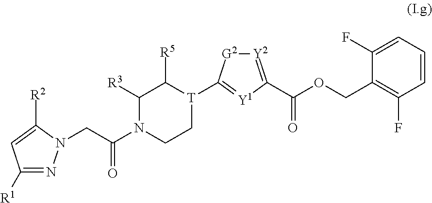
C1([R1])=NN(CC(N2CC[T](C3=[Y1]C(C(OCC4=C(F)C=CC=C4F)=O)=[Y2][G2]3)C([R5])C2[R3])=O)C([R2])=C1
